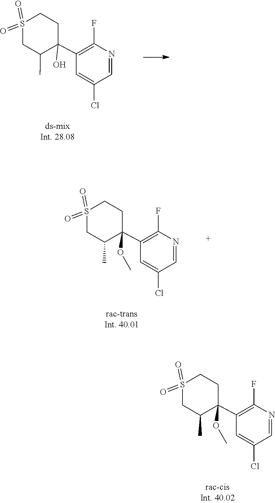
O=S1(=O)CC(C)C(C2=C(F)N=CC(Cl)=C2)(O)CC1.O=S1(=O)CC(C)C(C2=C(F)N=CC(Cl)=C2)(OC)CC1.O=S1(=O)CC(C)C(C2=C(F)N=CC(Cl)=C2)(OC)CC1
